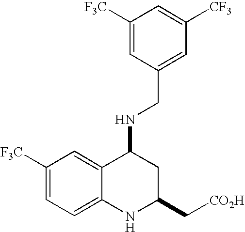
C1([F3C])=CC(CNC2C3=CC([F3C])=CC=C3NC(C[CO2H])C2)=CC([CF3])=C1
